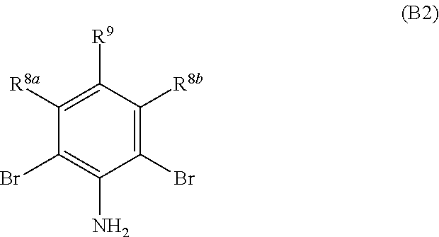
C1(Br)=C([R8b])C([R9])=C([R8a])C(Br)=C1N
